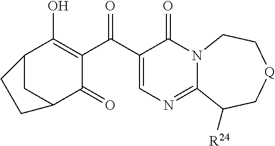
C12CC(C(=O)C(C(C3=CN=C4N(C3=O)CC[Q]CC4[R24])=O)=C1O)CC2
